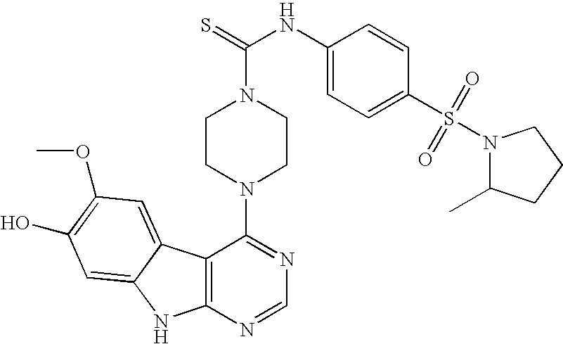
C12=C(N=CN=C1N1CCN(C(=S)NC3=CC=C(S(=O)(=O)N4C(C)CCC4)C=C3)CC1)NC1=CC(O)=C(OC)C=C21
